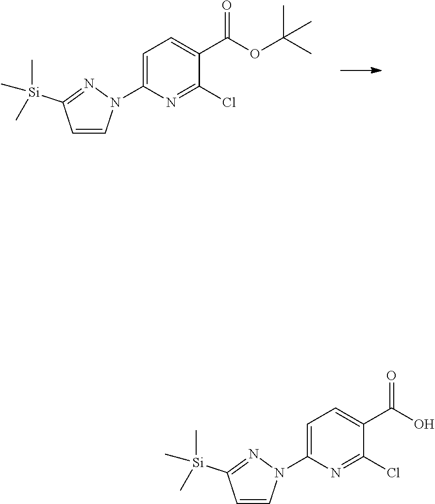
C1=C(N2C=CC([Si](C)(C)C)=N2)N=C(Cl)C(C(OC(C)(C)C)=O)=C1.C1=C(N2C=CC([Si](C)(C)C)=N2)N=C(Cl)C(C(O)=O)=C1
